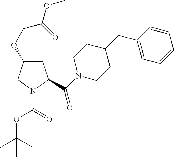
C1C(OCC(OC)=O)CN(C(=O)OC(C)(C)C)C1C(N1CCC(CC2=CC=CC=C2)CC1)=O
